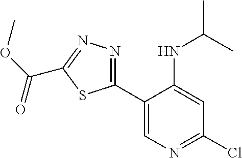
C1(C2=NN=C(C(OC)=O)S2)=CN=C(Cl)C=C1NC(C)C
